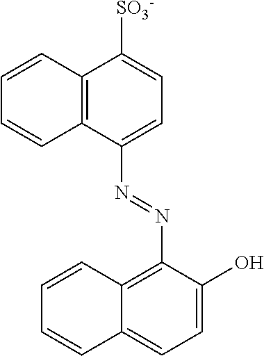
C12=C(C(N=NC3=C4C(=CC=C3O)C=CC=C4)=CC=C1[SO3-])C=CC=C2
